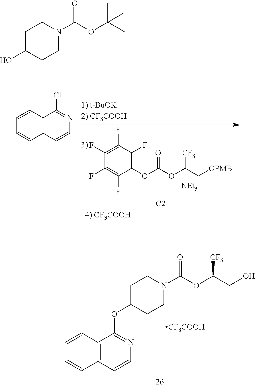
C1C(O)CCN(C(OC(C)(C)C)=O)C1.C1(F)=C(F)C(F)=C(OC(=O)OC([CF3])C[OPMB])C(F)=C1F.[C2].[NEt3].C1=CC2=C(C=C1)C=CN=C2Cl.C1C(OC2=NC=CC3=C2C=CC=C3)CCN(C(OC(CO)[CF3])=O)C1.[CF3COOH]
